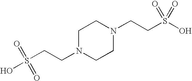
C1N(CCS(O)(=O)=O)CCN(CCS(O)(=O)=O)C1
